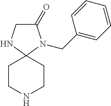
C1(=O)CNC2(N1CC1=CC=CC=C1)CCNCC2
